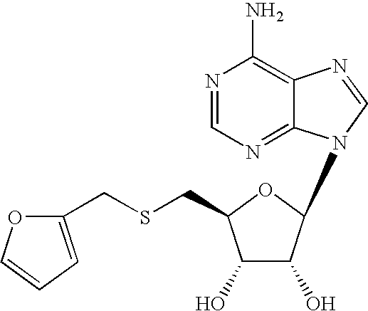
N1=CN=C2C(=C1N)N=CN2C1C(O)C(O)C(CSCC2=CC=CO2)O1
